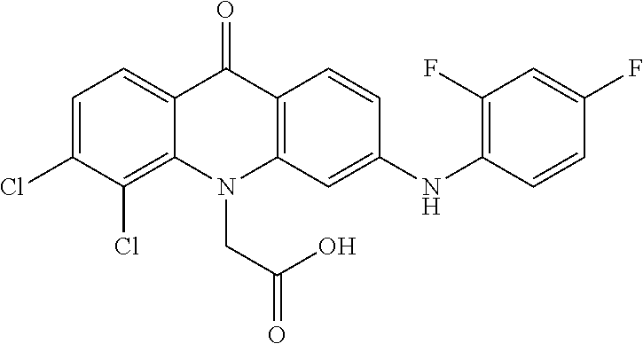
C12=CC=C(Cl)C(Cl)=C1N(CC(O)=O)C1=C(C2=O)C=CC(NC2=C(F)C=C(F)C=C2)=C1
